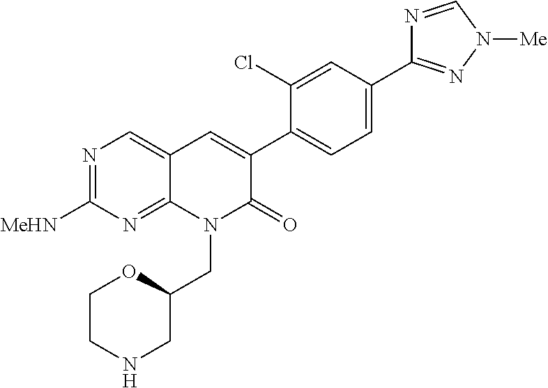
N1=C([MeHN])N=C2C(=C1)C=C(C1=CC=C(C3=NN([Me])C=N3)C=C1Cl)C(=O)N2CC1OCCNC1
